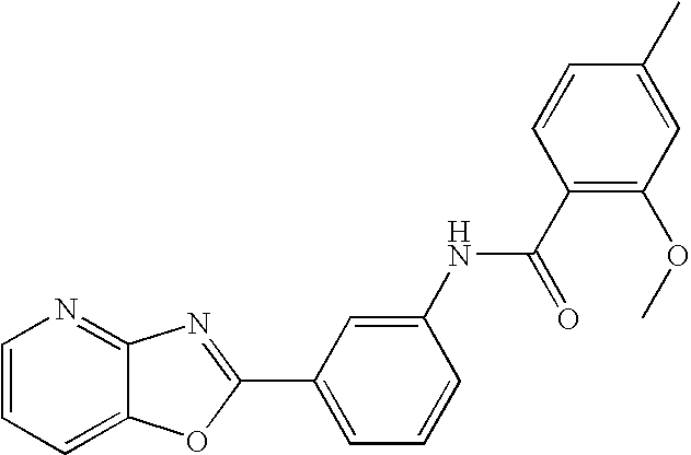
C1=CC=C2C(=N1)N=C(C1=CC=CC(NC(C3=C(OC)C=C(C)C=C3)=O)=C1)O2
